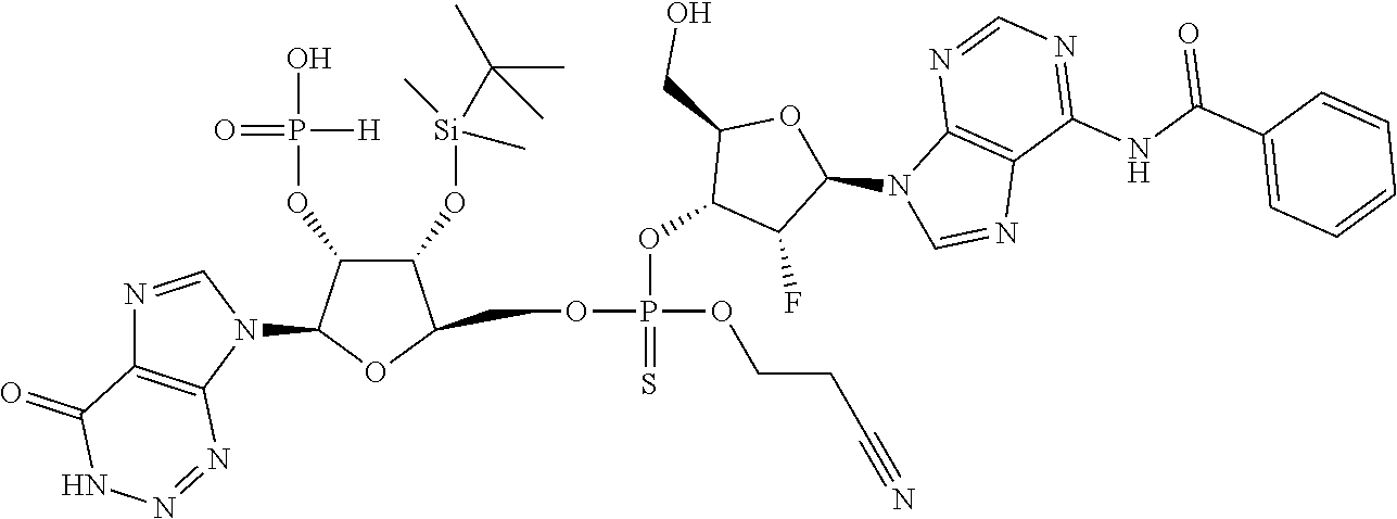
O(P(OCCC#N)(=S)OC1C(F)C(N2C=NC3=C2N=CN=C3NC(=O)C2=CC=CC=C2)OC1CO)CC1C(O[Si](C)(C)C(C)(C)C)C(OP(O)([H])=O)C(N2C=NC3=C2N=NNC3=O)O1
